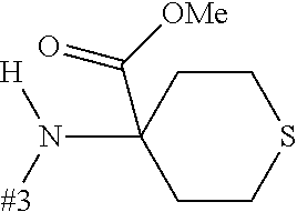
C1(N([#3])[H])(C([OMe])=O)CCSCC1
